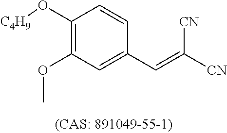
C1(O[C4H9])=C(OC)C=C(C=C([CN])[CN])C=C1
